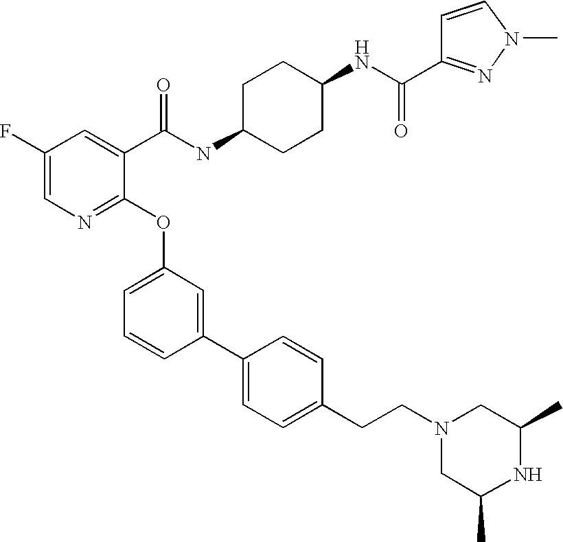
C1(F)=CN=C(OC2=CC=CC(C3=CC=C(CCN4CC(C)NC(C)C4)C=C3)=C2)C(C(NC2CCC(NC(=O)C3=NN(C)C=C3)CC2)=O)=C1
